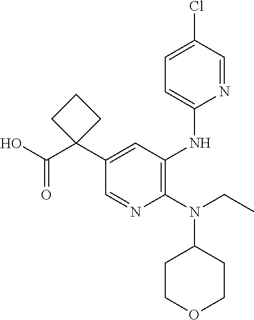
C1=NC(N(CC)C2CCOCC2)=C(NC2=CC=C(Cl)C=N2)C=C1C1(C(O)=O)CCC1
